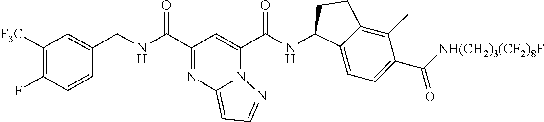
C1=CC(CNC(=O)C2=NC3=CC=NN3C(C(=O)NC3C4=CC=C(C([NH(CH2)3(CF2)8F])=O)C(C)=C4CC3)=C2)=CC([F3C])=C1F
